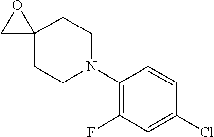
C1(N2CCC3(CC2)CO3)=C(F)C=C(Cl)C=C1
